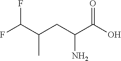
C(CC(C(O)=O)N)(C)C(F)F
